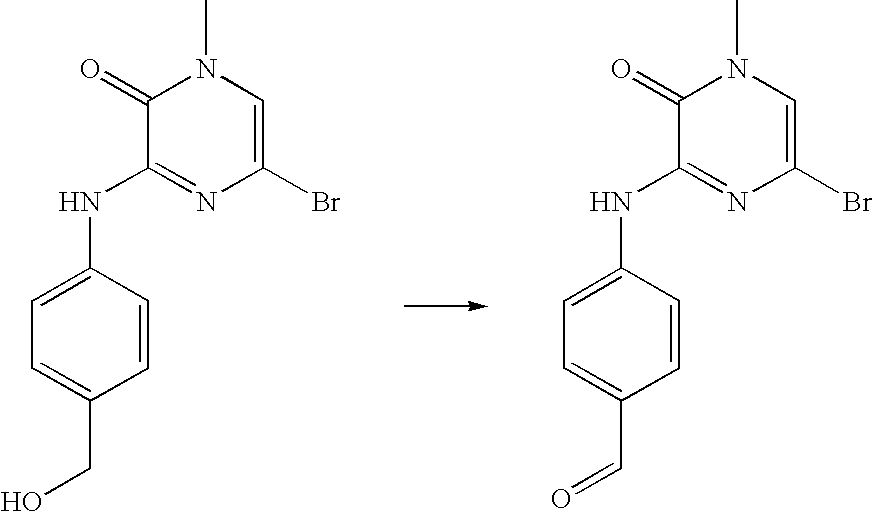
C1(Br)=CN(C)C(=O)C(NC2=CC=C(CO)C=C2)=N1.C1(Br)=CN(C)C(=O)C(NC2=CC=C(C=O)C=C2)=N1
